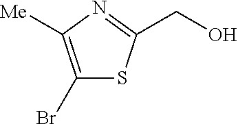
C1(Br)=C([Me])N=C(CO)S1
